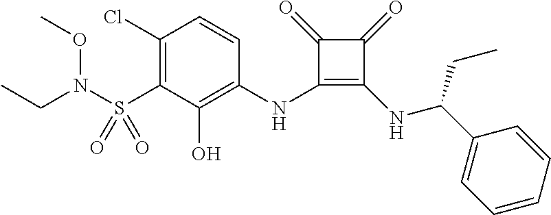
C1(Cl)=C(S(N(CC)OC)(=O)=O)C(O)=C(NC2=C(NC(C3=CC=CC=C3)CC)C(=O)C2=O)C=C1
